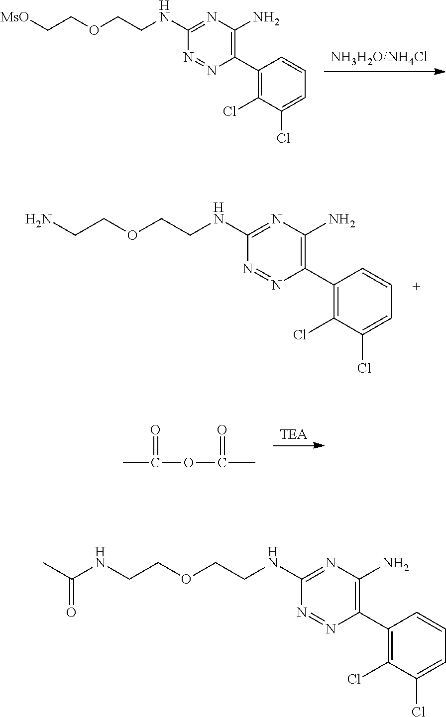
C1(C2=C(N)N=C(NCCOCCN)N=N2)=C(Cl)C(Cl)=CC=C1.[NH3H2O/NH4Cl].C1(C2=C(N)N=C(NCCOCC[MsO])N=N2)=C(Cl)C(Cl)=CC=C1.[TEA].CC(=O)OC(=O)C.C1(C2=C(N)N=C(NCCOCCNC(C)=O)N=N2)=C(Cl)C(Cl)=CC=C1
